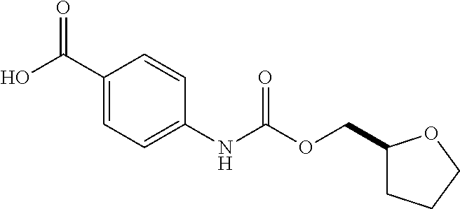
C1(C(O)=O)=CC=C(NC(=O)OCC2CCCO2)C=C1
